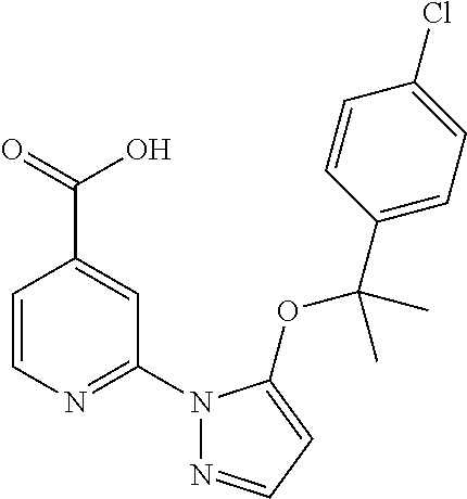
C1=CN=C(N2N=CC=C2OC(C2=CC=C(Cl)C=C2)(C)C)C=C1C(=O)O
